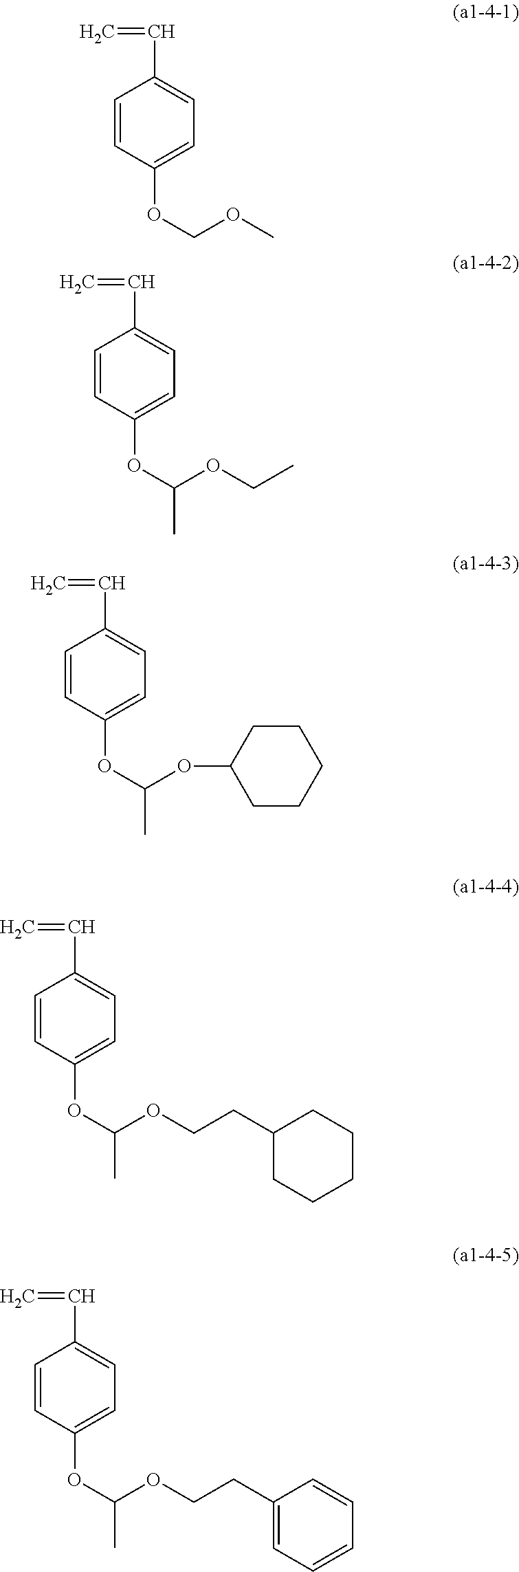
C1=CC(OCOC)=CC=C1C=C.C1=CC(OC(OCC)C)=CC=C1C=C.C1=CC(OC(OC2CCCCC2)C)=CC=C1C=C.C1=CC(OC(OCCC2CCCCC2)C)=CC=C1C=C.C1=CC(OC(OCCC2=CC=CC=C2)C)=CC=C1C=C
